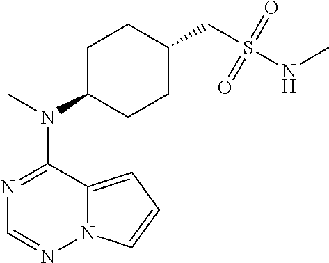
N1=C(N(C)C2CCC(CS(NC)(=O)=O)CC2)C2=CC=CN2N=C1
